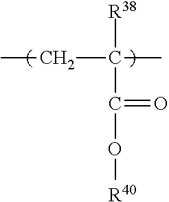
[R38]C(C(O[R40])=O)(CC)C
